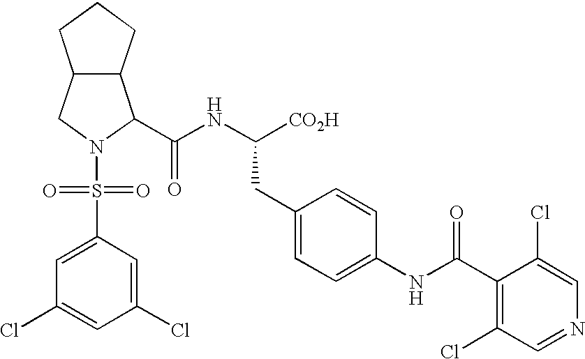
C1(S(=O)(=O)N2CC3CCCC3C2C(NC([CO2H])CC2=CC=C(NC(C3=C(Cl)C=NC=C3Cl)=O)C=C2)=O)=CC(Cl)=CC(Cl)=C1
